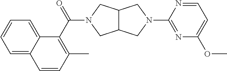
C12C(CN(C(C3=C(C)C=CC4=CC=CC=C34)=O)C1)CN(C1=NC(OC)=CC=N1)C2
